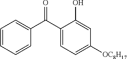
C1=CC=CC(C(C2=CC=C([OC8H17])C=C2O)=O)=C1
